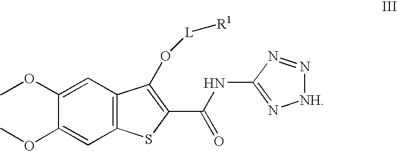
C1(OC)=CC2=C(C=C1OC)SC(C(NC1=N[NH]N=N1)=O)=C2O[L][R1]
